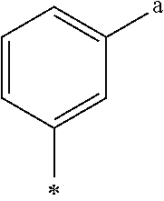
C1=CC(C)=CC([a])=C1
